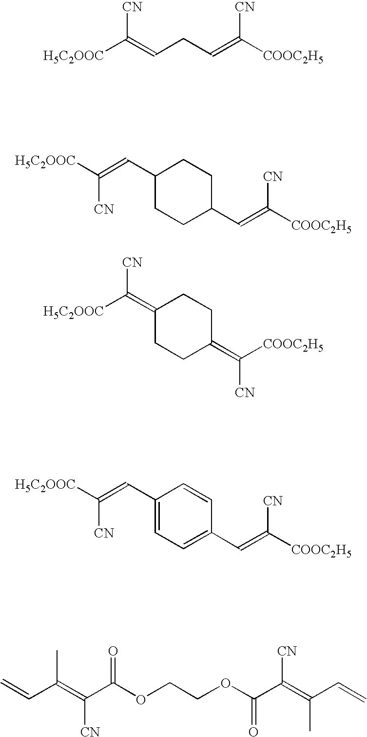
C(=CCC=C([CN])[COOC2H5])([H5C2OOC])[CN].C1(C=C([CN])[H5C2OOC])CCC(C=C([CN])[COOC2H5])CC1.C1(=C([H5C2OOC])[CN])CCC(=C([COOC2H5])[CN])CC1.C=CC(=C(C(OCCOC(=O)C([CN])=C(C)C=C)=O)[CN])C.C1(C=C([CN])[H5C2OOC])=CC=C(C=C([CN])[COOC2H5])C=C1
